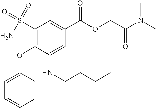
C1=C(OC2=C(S(N)(=O)=O)C=C(C(=O)OCC(=O)N(C)C)C=C2NCCCC)C=CC=C1
